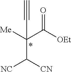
[Me]C(C([OEt])=O)(C#C)C([CN])[NC]
